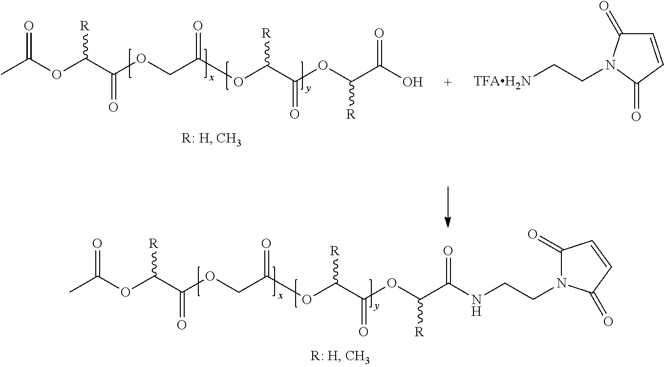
CC(OC(C(OCC(OC([R])C(OC(C(NCCN1C(=O)C=CC1=O)=O)[R])=O)=O)=O)[R])=O.CC(OC(C(OCC(OC([R])C(OC(C(O)=O)[R])=O)=O)=O)[R])=O.[TFAH2N]CCN1C(=O)C=CC1=O
